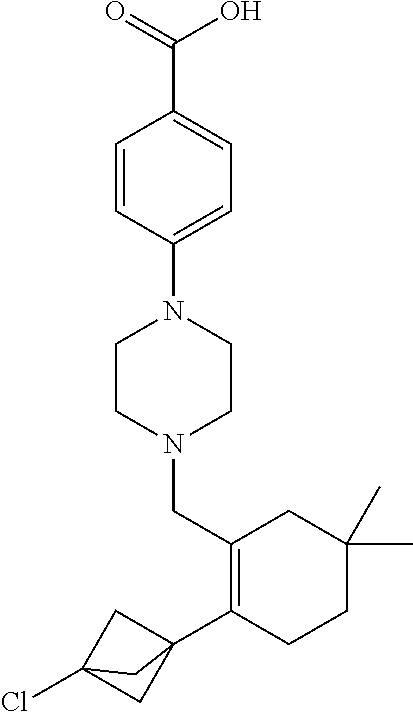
C1=CC(N2CCN(CC3=C(C45CC(Cl)(C4)C5)CCC(C)(C)C3)CC2)=CC=C1C(=O)O
